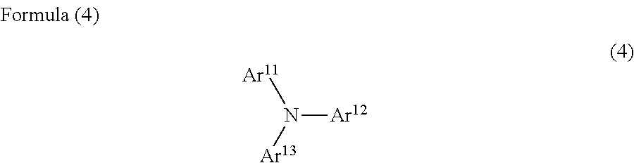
N([Ar12])([Ar11])[Ar13]
